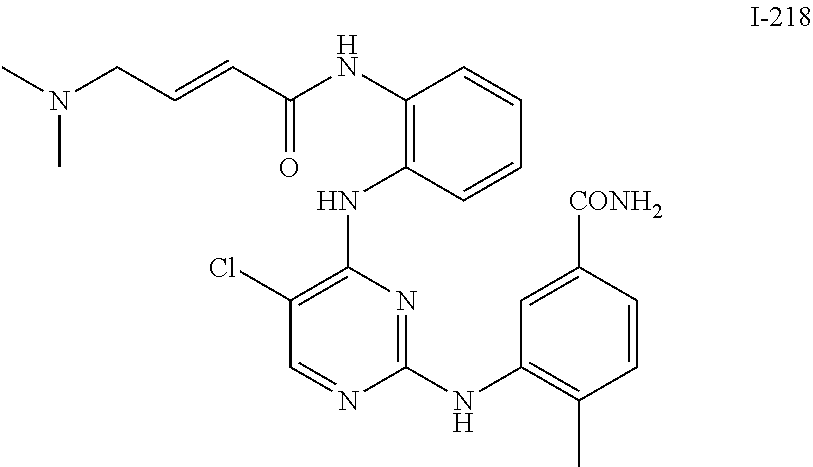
C1(Cl)=C(NC2=C(NC(C=CCN(C)C)=O)C=CC=C2)N=C(NC2=C(C)C=CC([CONH2])=C2)N=C1
